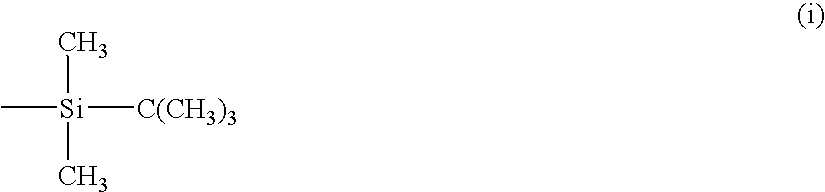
C[Si]([C(CH3)3])(C)C
